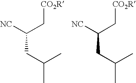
C(CC(C)C)(C[CO2R])[NC].C(CC(C)C)(C[CO2R])[NC]
